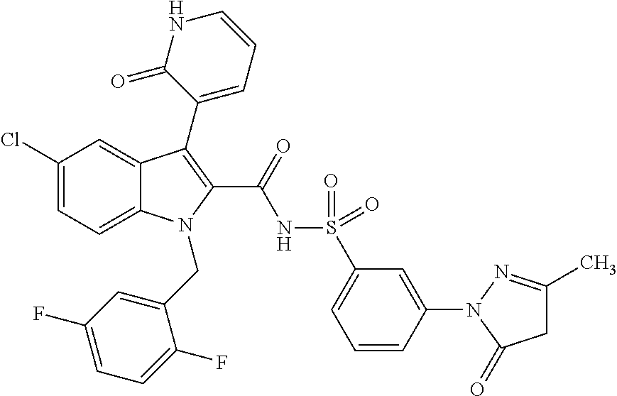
C1(Cl)=CC=C2C(=C1)C(C1=CC=CNC1=O)=C(C(=O)NS(=O)(=O)C1=CC=CC(N3C(=O)CC(C)=N3)=C1)N2CC1=CC(F)=CC=C1F
